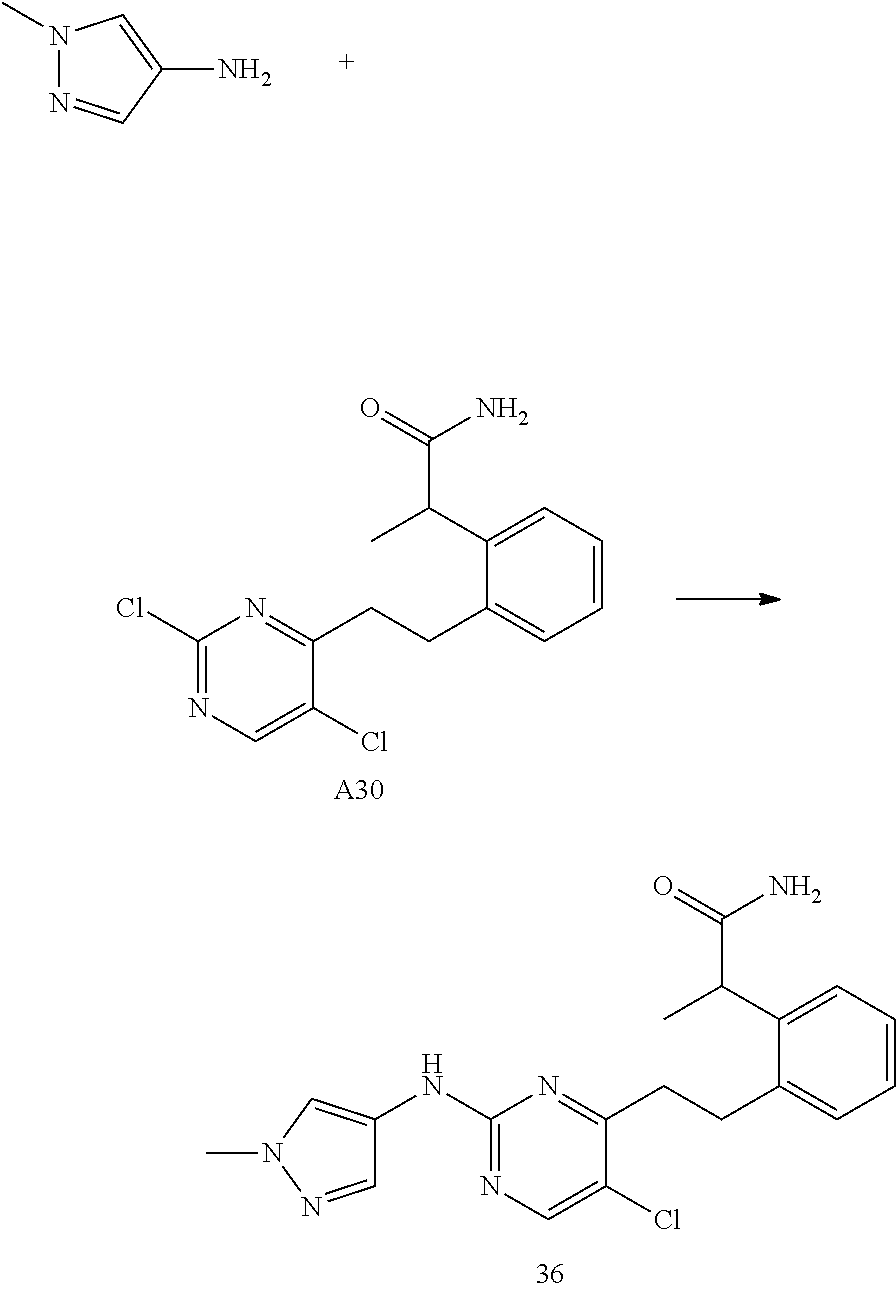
C1=CC=C(C(C(=O)N)C)C(CCC2=NC(Cl)=NC=C2Cl)=C1.[A30].C1=CC=C(C(C(=O)N)C)C(CCC2=NC(NC3=CN(C)N=C3)=NC=C2Cl)=C1.CN1N=CC(N)=C1
